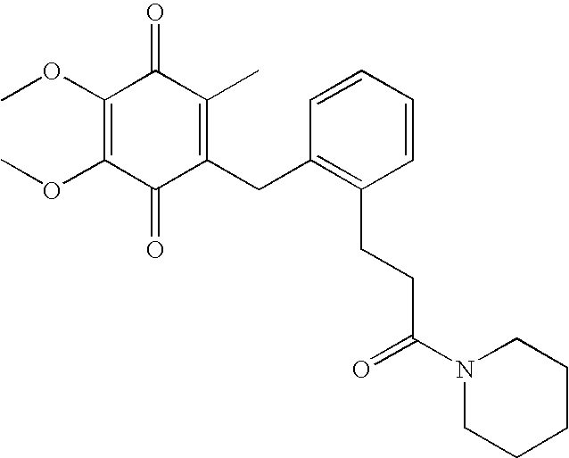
C1(=O)C(CC2=C(CCC(N3CCCCC3)=O)C=CC=C2)=C(C)C(=O)C(OC)=C1OC
